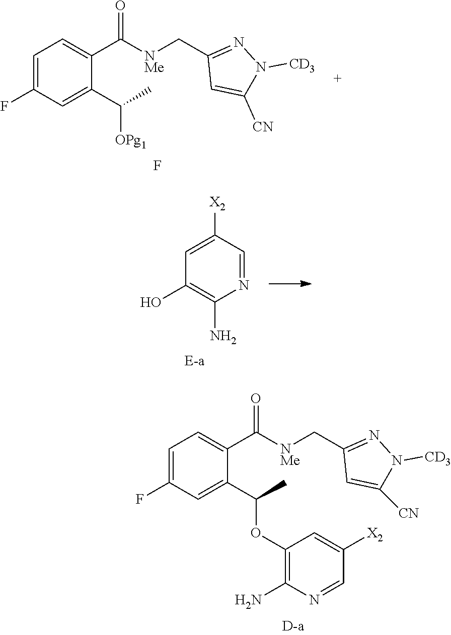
C1(O)=C(N)N=CC([X2])=C1.C1=C([X2])C=NC(N)=C1OC(C1=CC(F)=CC=C1C(=O)[NMe]CC1=NN([CD3])C([CN])=C1)C.N1([CD3])N=C(C[NMe]C(C2=CC=C(F)C=C2C([OPg1])C)=O)C=C1[CN].F
